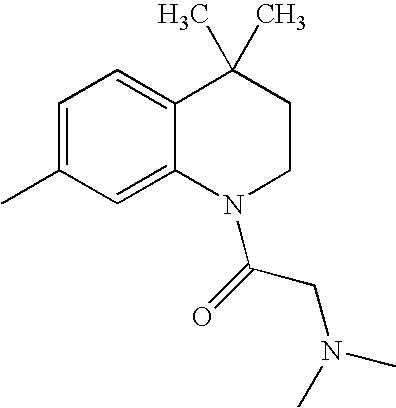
C1=C(C)C=C2C(=C1)C(C)(C)CCN2C(=O)CN(C)C
